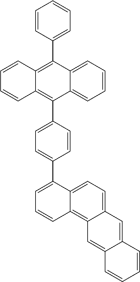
C1=C(C2=CC=C(C3=C4C(=C(C5=CC=CC=C5)C5=CC=CC=C35)C=CC=C4)C=C2)C2=CC=C3C(=C2C=C1)C=C1C(=C3)C=CC=C1
